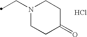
N1(CC)CCC(=O)CC1.Cl
